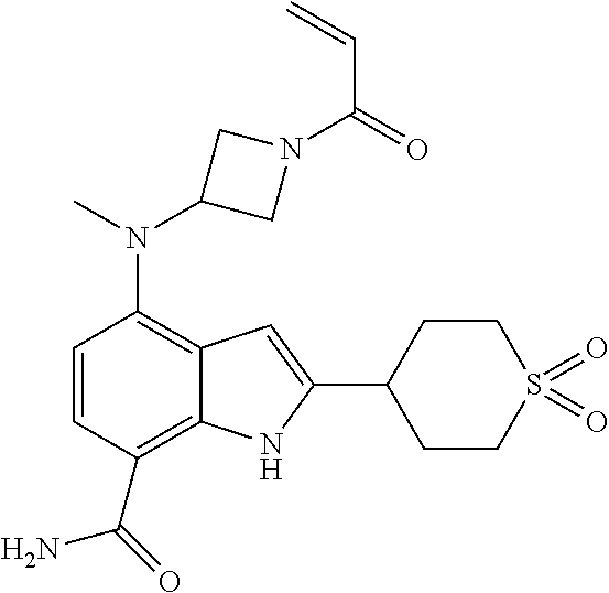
C1(N(C2CN(C(=O)C=C)C2)C)=C2C(=C(C(=O)N)C=C1)NC(C1CCS(=O)(=O)CC1)=C2
